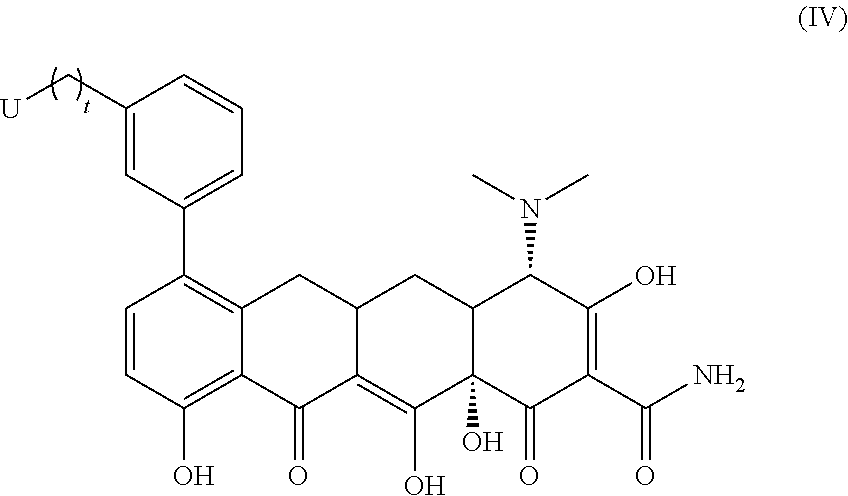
C1=CC(O)=C2C(=C1C1=CC=CC(C[U])=C1)CC1C(=C(O)C3(O)C(C1)C(N(C)C)C(O)=C(C(N)=O)C3=O)C2=O
